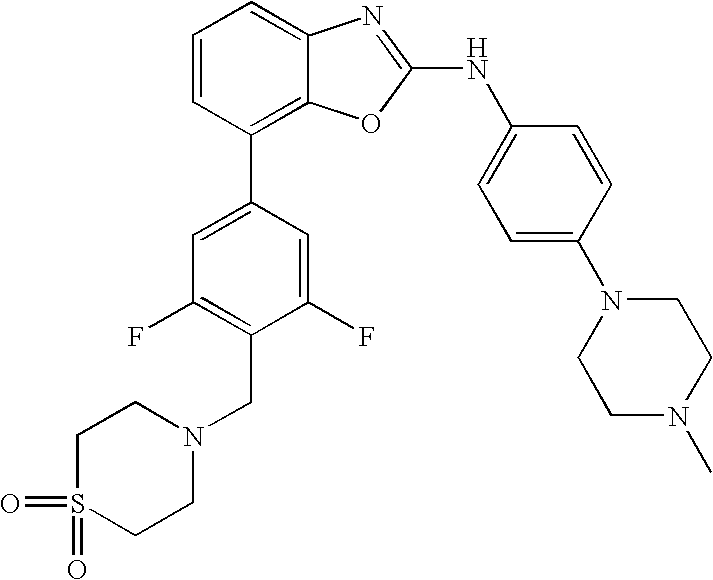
C1=CC(C2=CC(F)=C(CN3CCS(=O)(=O)CC3)C(F)=C2)=C2C(=C1)N=C(NC1=CC=C(N3CCN(C)CC3)C=C1)O2
